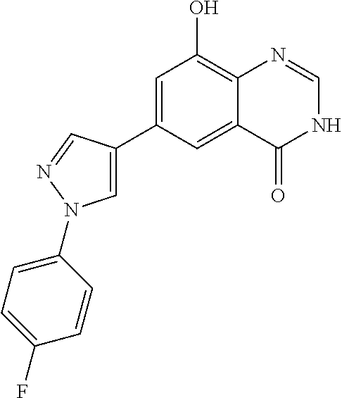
C1=C(C2=CN(C3=CC=C(F)C=C3)N=C2)C=C2C(=C1O)N=CNC2=O
